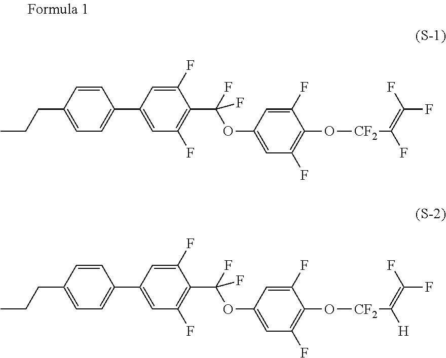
C1(CCC)=CC=C(C2=CC(F)=C(C(OC3=CC(F)=C(O[CF2]C(F)=C(F)F)C(F)=C3)(F)F)C(F)=C2)C=C1.C1(CCC)=CC=C(C2=CC(F)=C(C(OC3=CC(F)=C(O[CF2]C([H])=C(F)F)C(F)=C3)(F)F)C(F)=C2)C=C1
